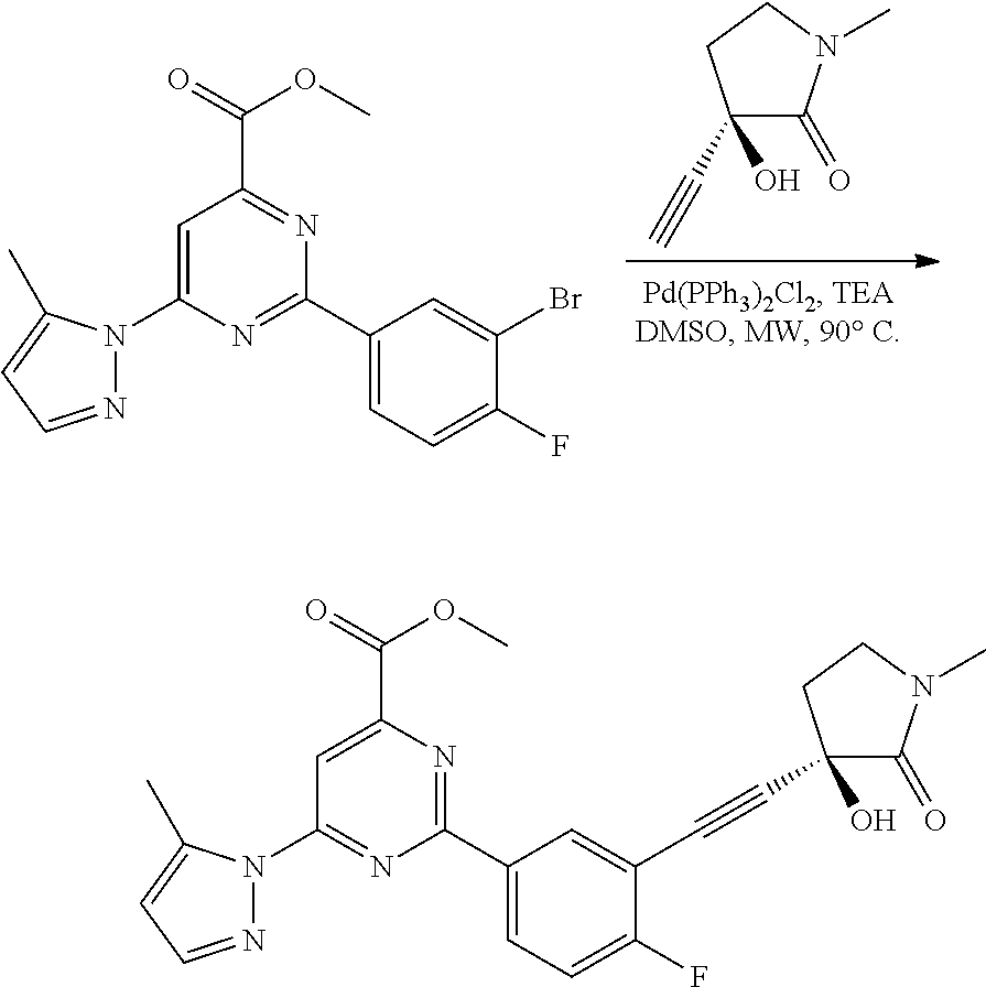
C(C1(O)C(=O)N(C)CC1)#C.C1=C(N2N=CC=C2C)N=C(C2=CC=C(F)C(Br)=C2)N=C1C(=O)OC.C1(N2N=CC=C2C)=NC(C2=CC=C(F)C(C#CC3(O)C(=O)N(C)CC3)=C2)=NC(C(=O)OC)=C1
